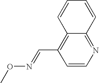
CON=CC1=C2C(=NC=C1)C=CC=C2
